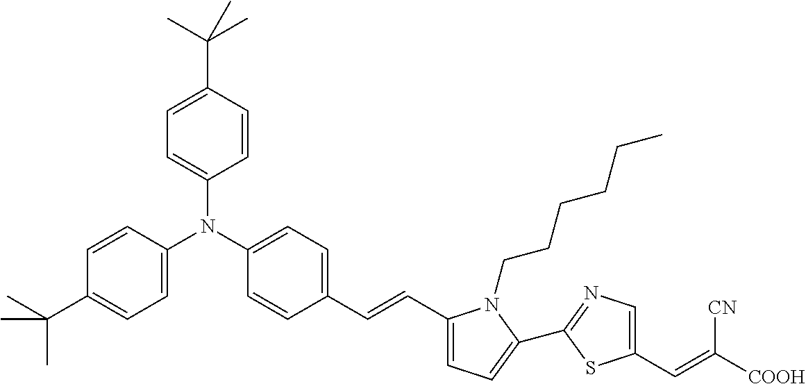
C1=CC(C(C)(C)C)=CC=C1N(C1=CC=C(C(C)(C)C)C=C1)C1=CC=C(C=CC2=CC=C(C3=NC=C(C=C([COOH])[CN])S3)N2CCCCCC)C=C1
